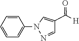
C1=CC=CC(N2N=CC(C([H])=O)=C2)=C1
